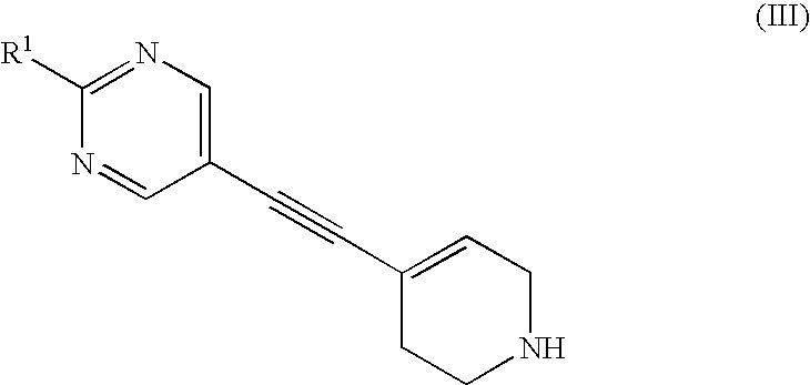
C1([R1])=NC=C(C#CC2=CCNCC2)C=N1
